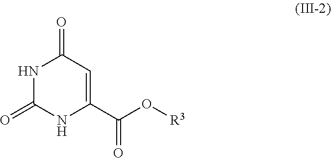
N1C(=O)NC(C(O[R3])=O)=CC1=O
